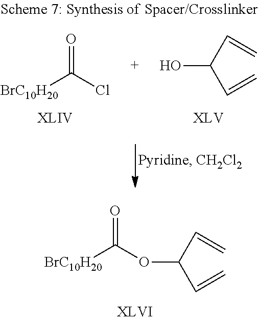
O=C([BrC10H20])Cl.OC(C=C)C=C.O=C([BrC10H20])OC(C=C)C=C
